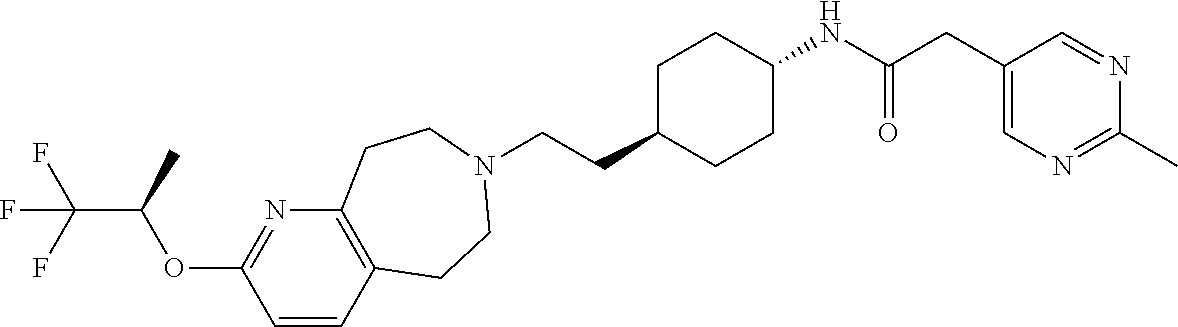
C1=CC2=C(N=C1OC(C(F)(F)F)C)CCN(CCC1CCC(NC(CC3=CN=C(C)N=C3)=O)CC1)CC2
